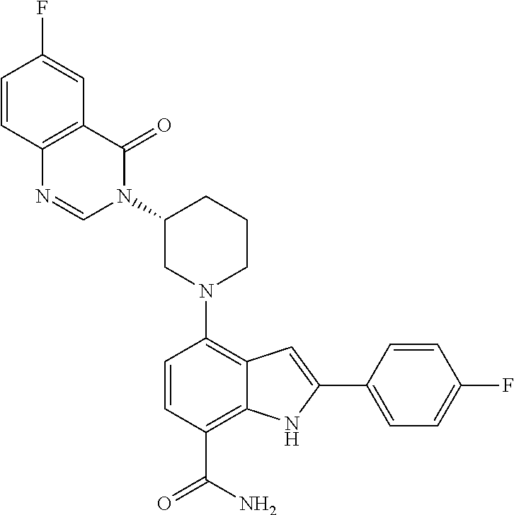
N1(C2=C3C(=C(C(=O)N)C=C2)NC(C2=CC=C(F)C=C2)=C3)CCCC(N2C(=O)C3=C(N=C2)C=CC(F)=C3)C1
